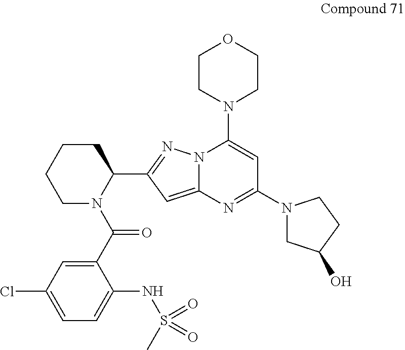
C1(C(N2C(C3=NN4C(=C3)N=C(N3CC(O)CC3)C=C4N3CCOCC3)CCCC2)=O)=CC(Cl)=CC=C1NS(C)(=O)=O
